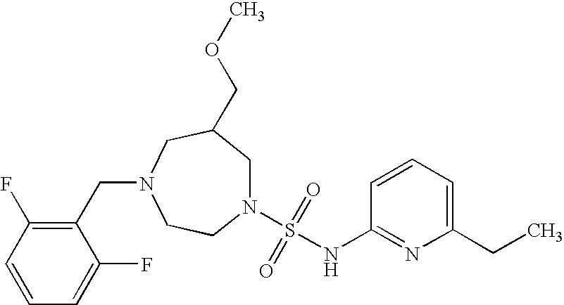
N1(S(=O)(=O)NC2=NC(CC)=CC=C2)CC(COC)CN(CC2=C(F)C=CC=C2F)CC1
